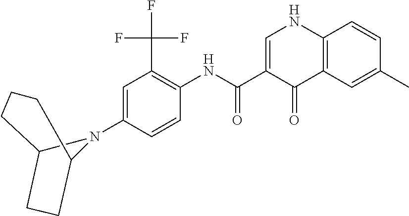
C12CCC(N1C1=CC(C(F)(F)F)=C(NC(C3=CNC4=C(C3=O)C=C(C)C=C4)=O)C=C1)CCC2
